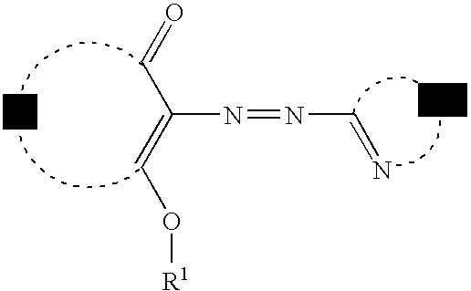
N=CN=NC(C=O)=CO[R1]
